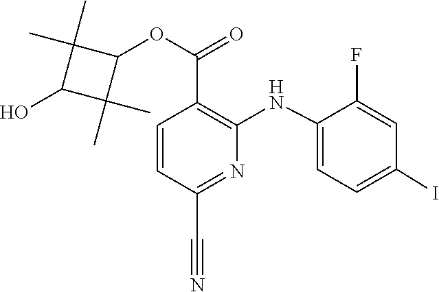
C1(NC2=C(C(OC3C(C)(C)C(O)C3(C)C)=O)C=CC(C#N)=N2)=CC=C(I)C=C1F
